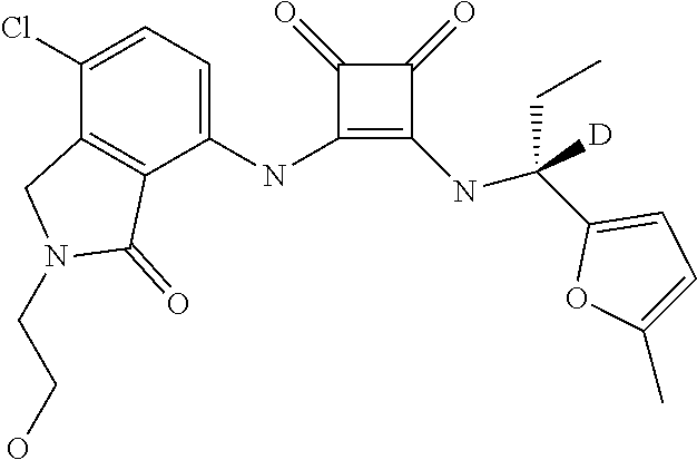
C1(NC2=CC=C(Cl)C3=C2C(=O)N(CCO)C3)=C(NC(C2=CC=C(C)O2)(CC)[D])C(=O)C1=O
